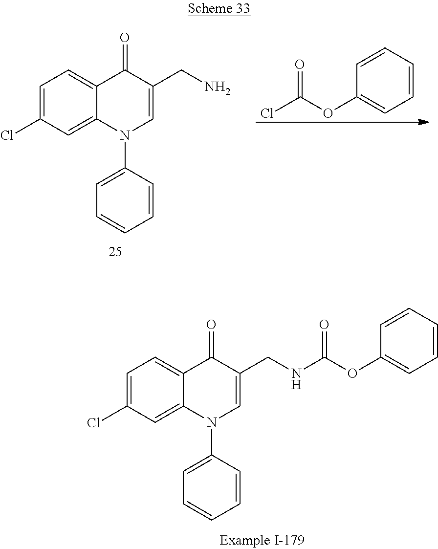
C1=C(Cl)C=C2C(=C1)C(=O)C(CN)=CN2C1=CC=CC=C1.C1=CC=CC=C1OC(Cl)=O.C1=C(Cl)C=C2C(=C1)C(=O)C(CNC(OC1=CC=CC=C1)=O)=CN2C1=CC=CC=C1
